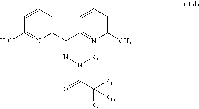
C(C([R5])([R4])[R4a])(=O)N([R3])N=C(C1=CC=CC(C)=N1)C1=NC(C)=CC=C1
